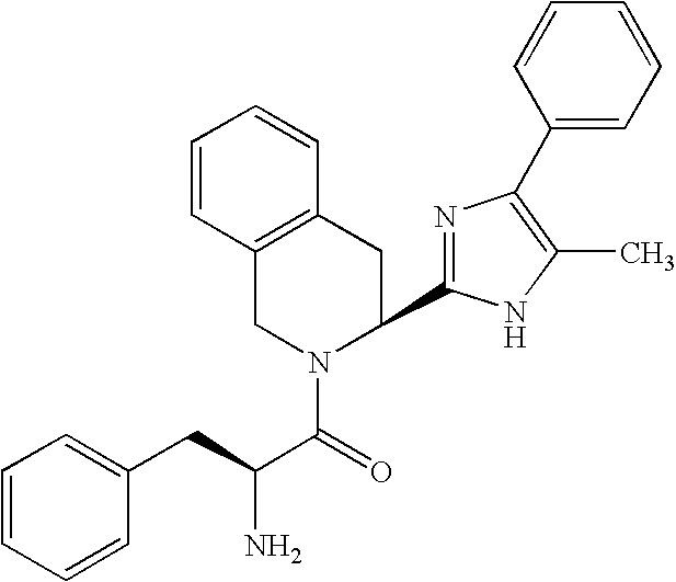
C1=CC=CC(CC(C(=O)N2C(C3=NC(C4=CC=CC=C4)=C(C)N3)CC3=C(C2)C=CC=C3)N)=C1
